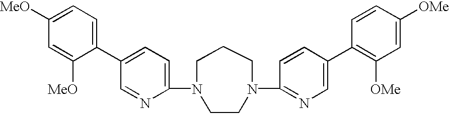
C1(N2CCCN(C3=NC=C(C4=C([OMe])C=C([OMe])C=C4)C=C3)CC2)=CC=C(C2=CC=C([MeO])C=C2[MeO])C=N1
